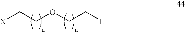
[X]CCOCC[L]
